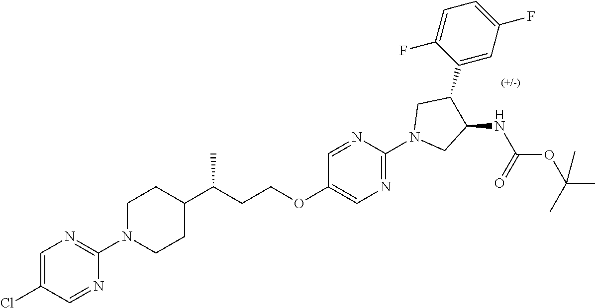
C1N(C2=NC=C(Cl)C=N2)CCC(C(CCOC2=CN=C(N3CC(NC(=O)OC(C)(C)C)C(C4=CC(F)=CC=C4F)C3)N=C2)C)C1
